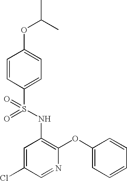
O=S(NC1=C(OC2=CC=CC=C2)N=CC(Cl)=C1)(=O)C1=CC=C(OC(C)C)C=C1
